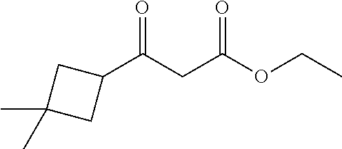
C1(C(CC(OCC)=O)=O)CC(C)(C)C1
